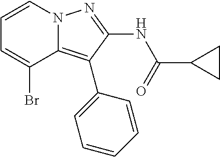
C1=CN2C(=C(C3=CC=CC=C3)C(NC(C3CC3)=O)=N2)C(Br)=C1
